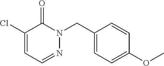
C1(Cl)=CC=NN(CC2=CC=C(OC)C=C2)C1=O
